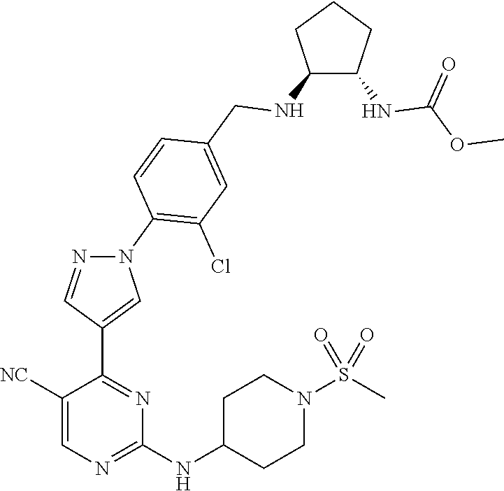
C1([NC])=CN=C(NC2CCN(S(C)(=O)=O)CC2)N=C1C1=CN(C2=C(Cl)C=C(CNC3C(NC(OC)=O)CCC3)C=C2)N=C1
